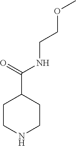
C1C(C(=O)NCCOC)CCNC1
